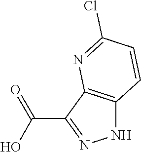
C12=C(NN=C1C(O)=O)C=CC(Cl)=N2
